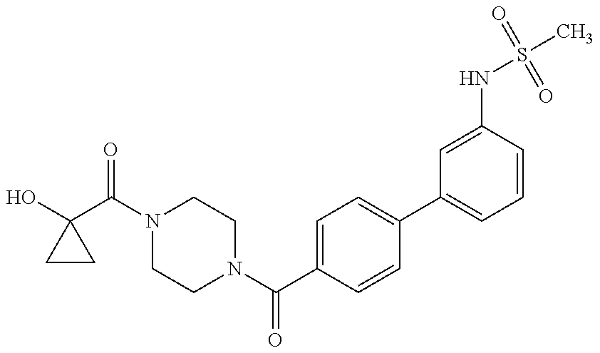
OC1(C(N2CCN(C(C3=CC=C(C4=CC=CC(NS(C)(=O)=O)=C4)C=C3)=O)CC2)=O)CC1
